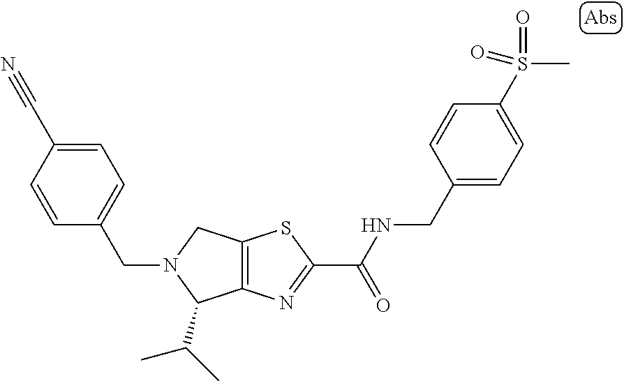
C12=C(N=C(C(NCC3=CC=C(S(C)(=O)=O)C=C3)=O)S1)C(C(C)C)N(CC1=CC=C(C#N)C=C1)C2
